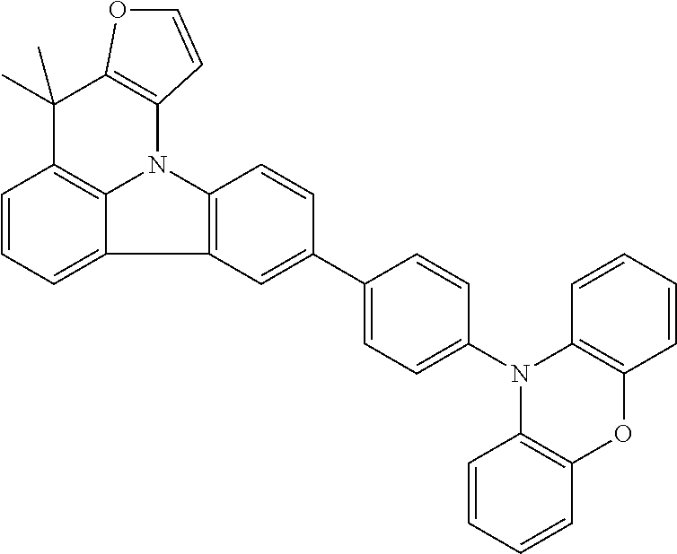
C1=CC=C2C3=C1C(C)(C)C1=C(N3C3=C2C=C(C2=CC=C(N4C5=C(OC6=C4C=CC=C6)C=CC=C5)C=C2)C=C3)C=CO1
